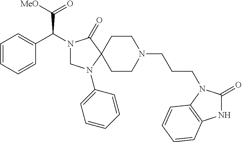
C1N(C2=CC=CC=C2)C2(C(=O)N1C(C1=CC=CC=C1)C([MeO])=O)CCN(CCCN1C(=O)NC3=C1C=CC=C3)CC2
